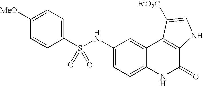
S(C1=CC=C([MeO])C=C1)(NC1=CC=C2C(=C1)C1=C(C(=O)N2)NC=C1[EtO2C])(=O)=O
